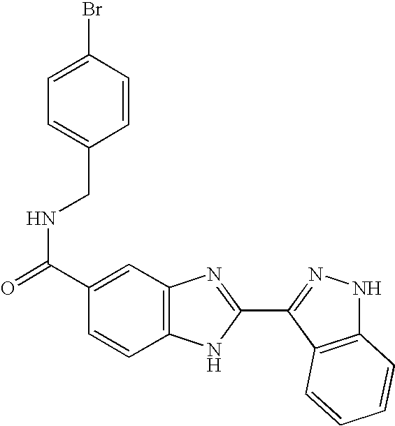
C1=C(CNC(=O)C2=CC3=C(C=C2)NC(C2=NNC4=C2C=CC=C4)=N3)C=CC(Br)=C1
